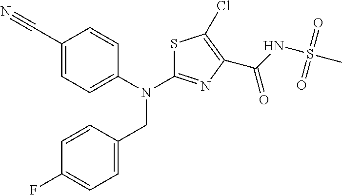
C1(C#N)=CC=C(N(C2=NC(C(NS(C)(=O)=O)=O)=C(Cl)S2)CC2=CC=C(F)C=C2)C=C1
